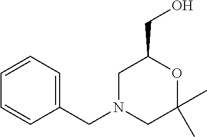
C1(CN2CC(C)(C)OC(CO)C2)=CC=CC=C1
